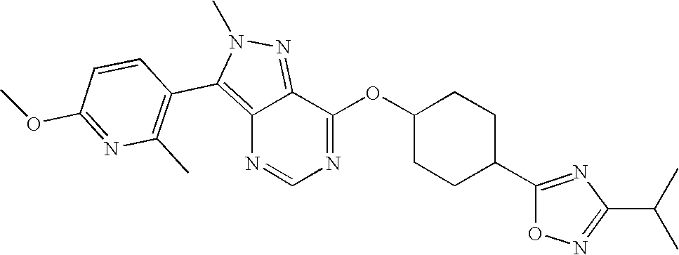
C12=C(C3=C(C)N=C(OC)C=C3)N(C)N=C1C(OC1CCC(C3=NC(C(C)C)=NO3)CC1)=NC=N2
